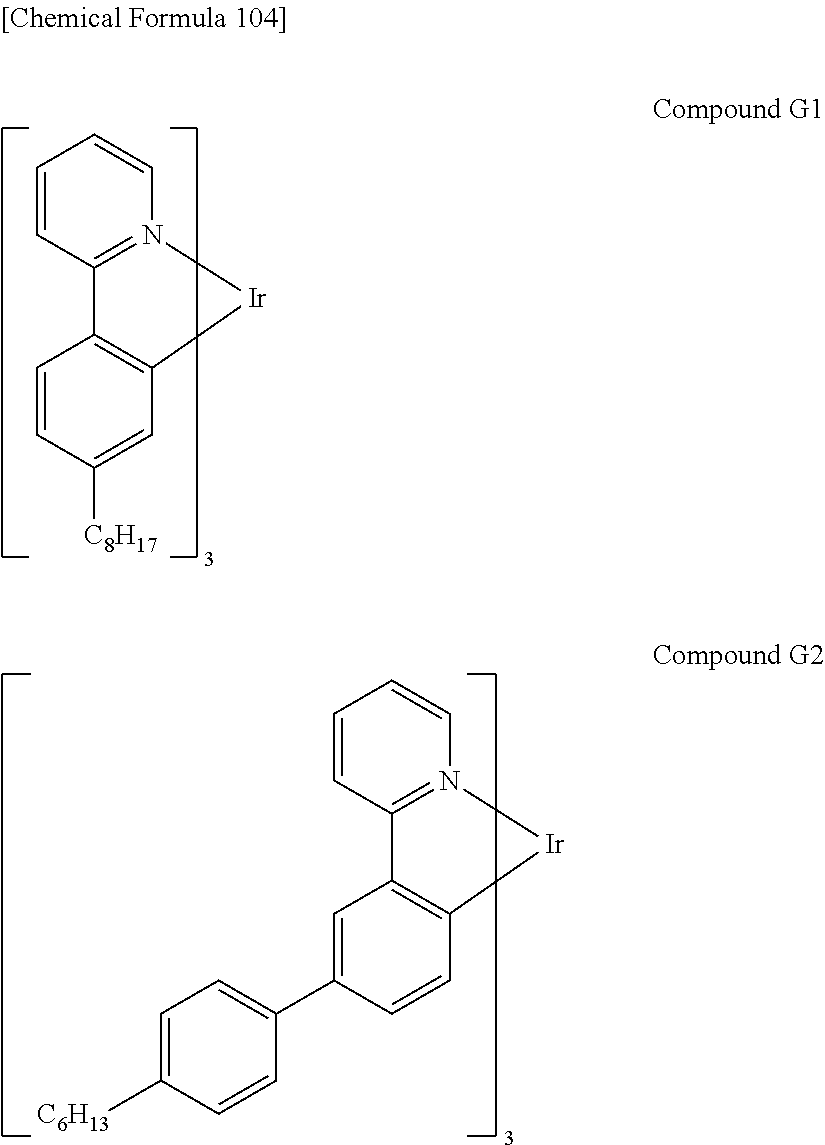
C1=CC2=N(C=C1)[Ir]C1=C2C=CC([C8H17])=C1.C1=CC2=N(C=C1)[Ir]C1=C2C=C(C2=CC=C([C6H13])C=C2)C=C1
